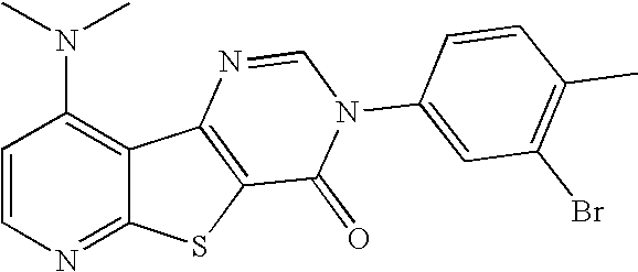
C1(N(C)C)=C2C(=NC=C1)SC1=C2N=CN(C2=CC(Br)=C(C)C=C2)C1=O
